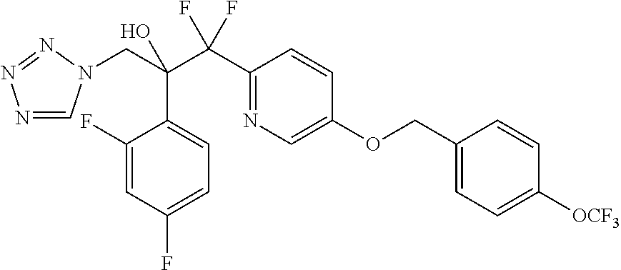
N1=CN(CC(C(C2=NC=C(OCC3=CC=C([OCF3])C=C3)C=C2)(F)F)(O)C2=CC=C(F)C=C2F)N=N1
